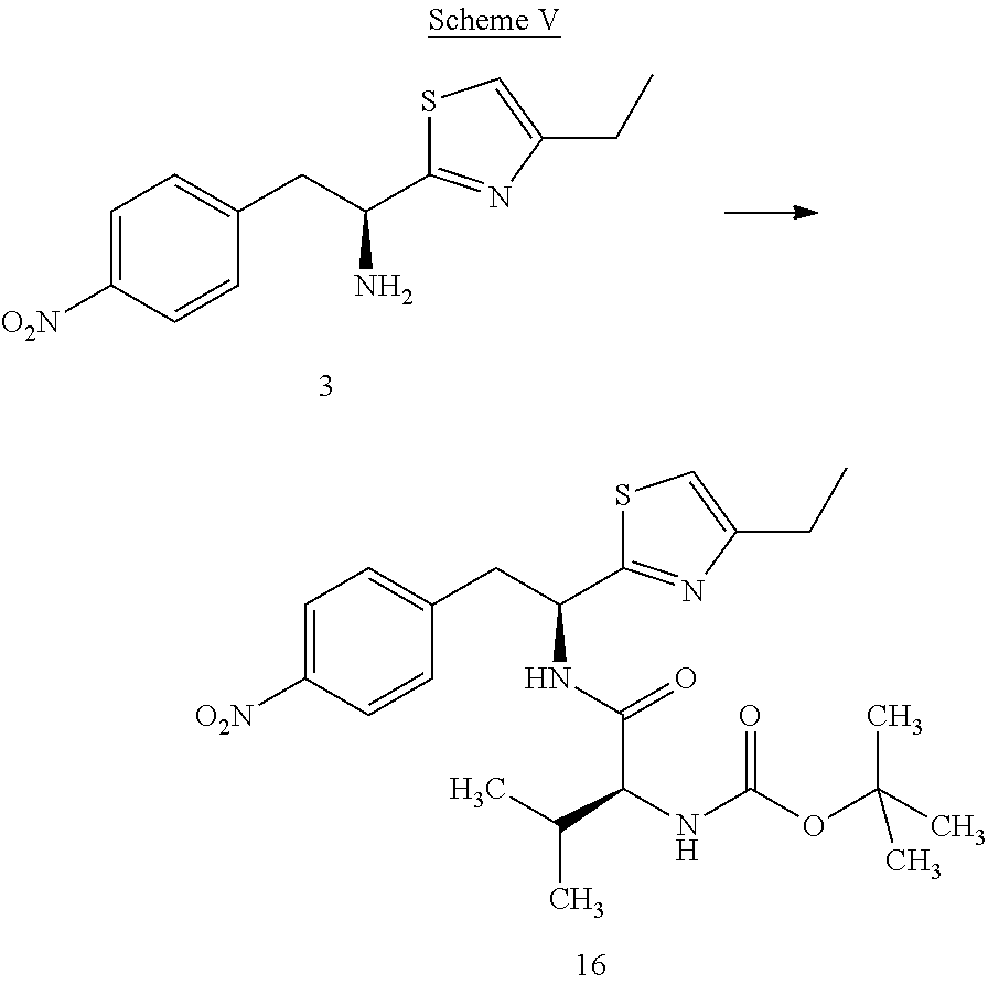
C1=C([O2N])C=CC(CC(C2=NC(CC)=CS2)N)=C1.C1=C([O2N])C=CC(CC(C2=NC(CC)=CS2)NC(C(NC(OC(C)(C)C)=O)C(C)C)=O)=C1
